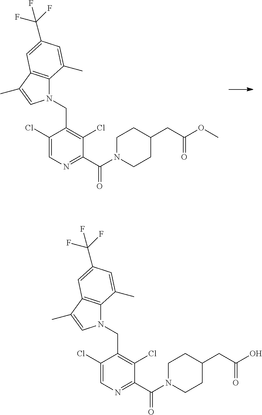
C1(Cl)=CN=C(C(=O)N2CCC(CC(OC)=O)CC2)C(Cl)=C1CN1C2=C(C(C)=C1)C=C(C(F)(F)F)C=C2C.C1(Cl)=CN=C(C(=O)N2CCC(CC(O)=O)CC2)C(Cl)=C1CN1C2=C(C(C)=C1)C=C(C(F)(F)F)C=C2C
